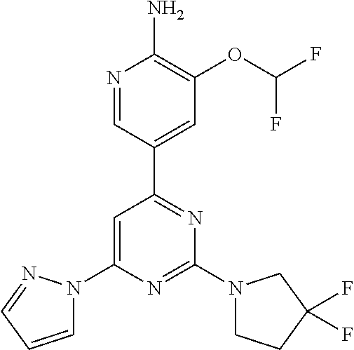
N1=CC(C2=NC(N3CCC(F)(F)C3)=NC(N3C=CC=N3)=C2)=CC(OC(F)F)=C1N
